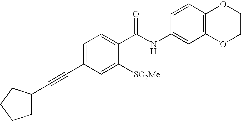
C1(C#CC2CCCC2)=CC=C(C(NC2=CC3=C(C=C2)OCCO3)=O)C([SO2Me])=C1
